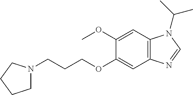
C(OC1=CC2=C(C=C1OC)N(C(C)C)C=N2)CCN1CCCC1
